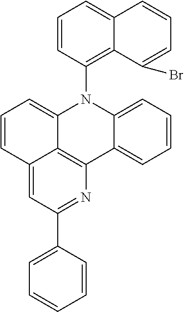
C1=CC2=CC(C3=CC=CC=C3)=NC3=C2C(=C1)N(C1=C2C(=CC=C1)C=CC=C2Br)C1=CC=CC=C13
